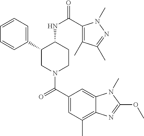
C1=CC=C(C2CN(C(C3=CC(C)=C4C(=C3)N(C)C(OC)=N4)=O)CCC2NC(=O)C2=C(C)C(C)=NN2C)C=C1
